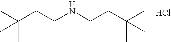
C(CCNCCC(C)(C)C)(C)(C)C.Cl
